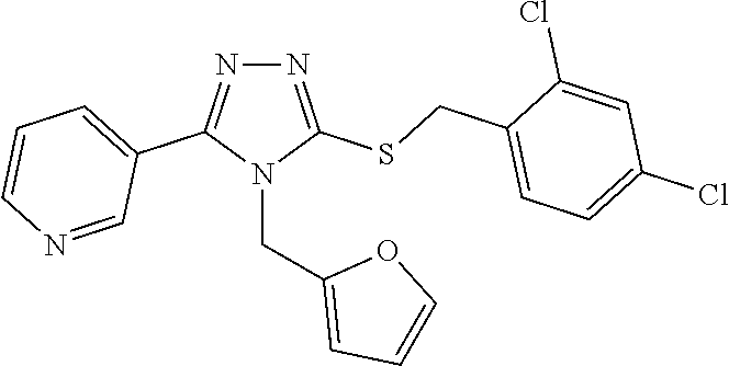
N1=C(SCC2=CC=C(Cl)C=C2Cl)N(CC2=CC=CO2)C(C2=CC=CN=C2)=N1
